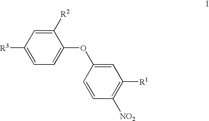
C1([R2])=CC([R3])=CC=C1OC1=CC([R1])=C([NO2])C=C1
